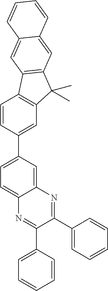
C12=CC(C3=CC4=C(C=C3)C3=C(C4(C)C)C=C4C(=C3)C=CC=C4)=CC=C1N=C(C1=CC=CC=C1)C(C1=CC=CC=C1)=N2
